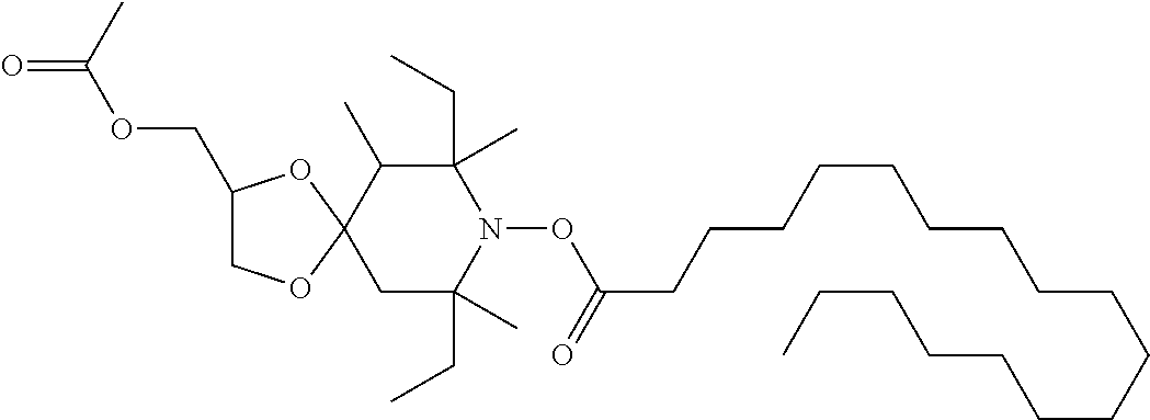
CC(OCC1COC2(O1)CC(CC)(C)N(OC(CCCCCCCCCCCCCCCCC)=O)C(CC)(C)C2C)=O
